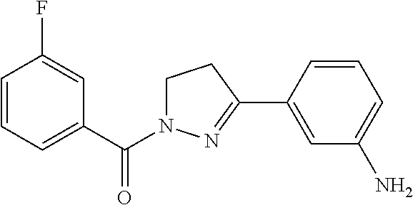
C1=CC=C(C(N2CCC(C3=CC(N)=CC=C3)=N2)=O)C=C1F
